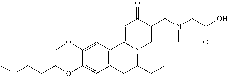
C1(OC)=CC2=C(C=C1OCCCOC)CC(CC)N1C2=CC(=O)C(CN(CC(O)=O)C)=C1
